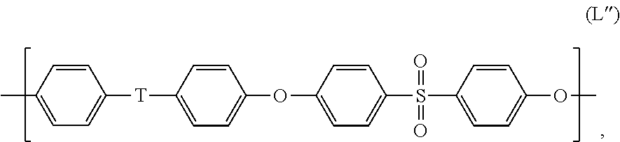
C1=CC([T]C2=CC=C(OC3=CC=C(S(C4=CC=C(OC)C=C4)(=O)=O)C=C3)C=C2)=CC=C1C
